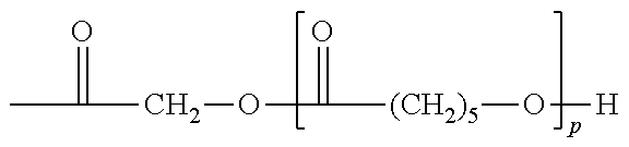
CC(=O)COC([(CH2)5]O[H])=O
